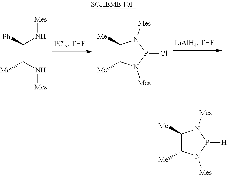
[Ph]C(N[Mes])C(N[Mes])[Me].[Me]C1C([Me])N([Mes])P(Cl)N1[Mes].[Me]C1C([Me])N([Mes])P([H])N1[Mes]
